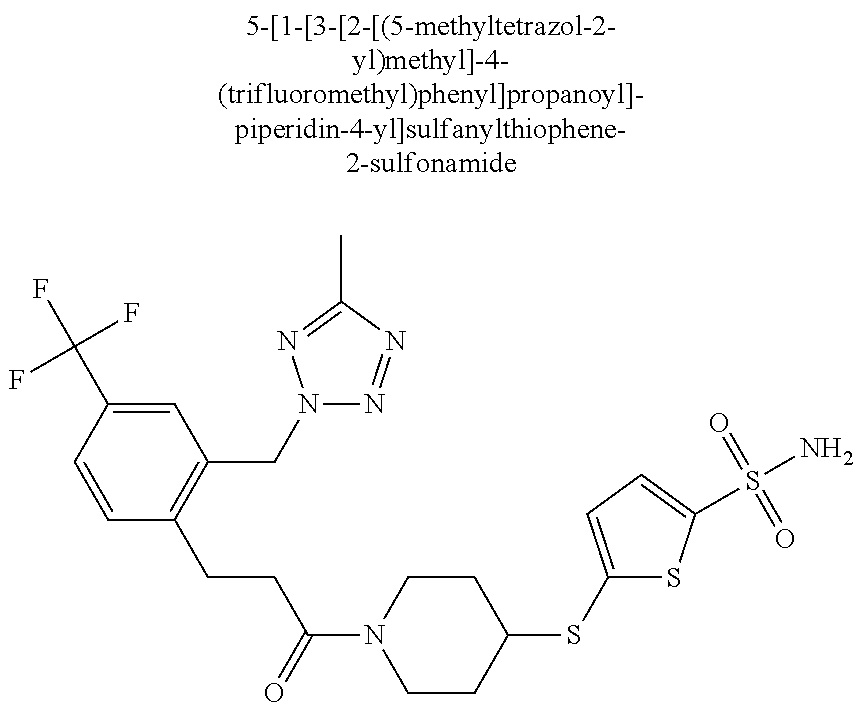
C1=CC(C(F)(F)F)=CC(CN2N=NC(C)=N2)=C1CCC(N1CCC(SC2=CC=C(S(N)(=O)=O)S2)CC1)=O
